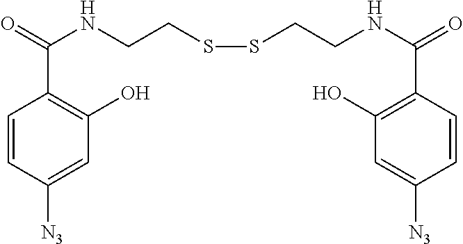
C1=CC([N3])=CC(O)=C1C(=O)NCCSSCCNC(C1=C(O)C=C([N3])C=C1)=O
